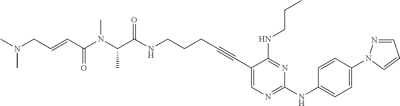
C1(C#CCCCNC(C(N(C(C=CCN(C)C)=O)C)C)=O)=CN=C(NC2=CC=C(N3N=CC=C3)C=C2)N=C1NCCC
